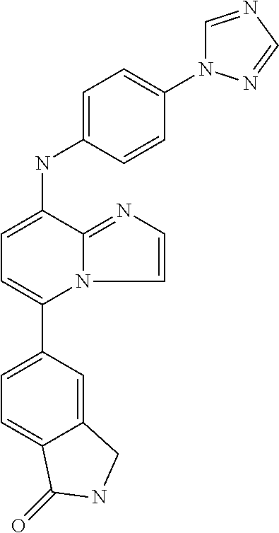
C1(C2=CC=C(NC3=CC=C(N4C=NC=N4)C=C3)C3=NC=CN23)=CC=C2C(=C1)CNC2=O
